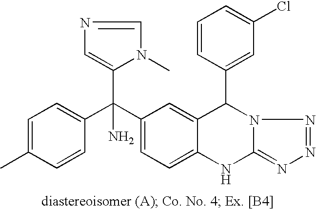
C1=C(C)C=CC(C(C2=CC=C3C(=C2)C(C2=CC(Cl)=CC=C2)N2C(=NN=N2)N3)(N)C2=CN=CN2C)=C1
